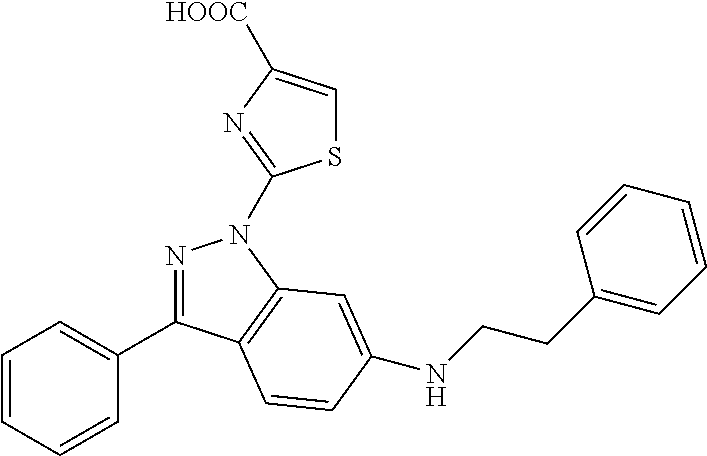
N1=C(C2=CC=CC=C2)C2=C(N1C1=NC([HOOC])=CS1)C=C(NCCC1=CC=CC=C1)C=C2
